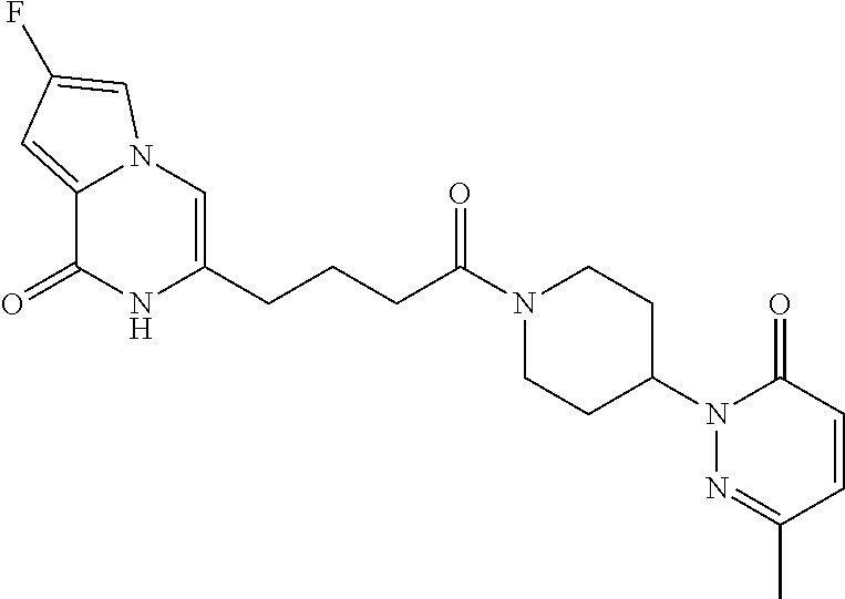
C12=CC(F)=CN1C=C(CCCC(N1CCC(N3N=C(C)C=CC3=O)CC1)=O)NC2=O
